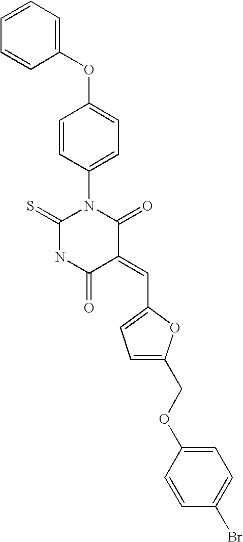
C1(OC2=CC=C(N3C(=S)NC(=O)C(=CC4=CC=C(COC5=CC=C(Br)C=C5)O4)C3=O)C=C2)=CC=CC=C1
